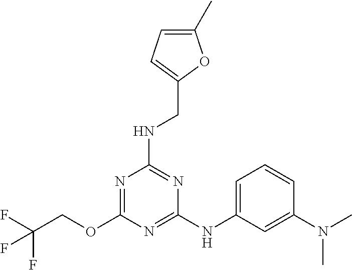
C1(NC2=CC=CC(N(C)C)=C2)=NC(OCC(F)(F)F)=NC(NCC2=CC=C(C)O2)=N1
